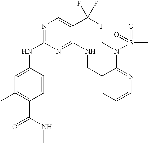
C1(NC2=NC=C(C(F)(F)F)C(NCC3=CC=CN=C3N(C)S(C)(=O)=O)=N2)=CC(C)=C(C(NC)=O)C=C1
